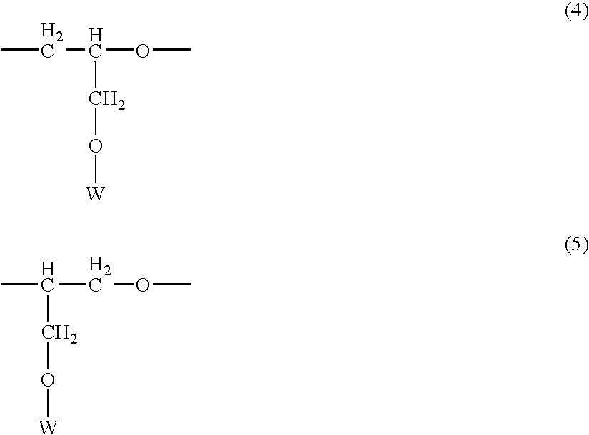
CCC(OC)CO[W].CC(COC)CO[W]
